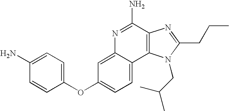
C1=C2C(=CC=C1OC1=CC=C(N)C=C1)C1=C(C(N)=N2)N=C(CCC)N1CC(C)C
